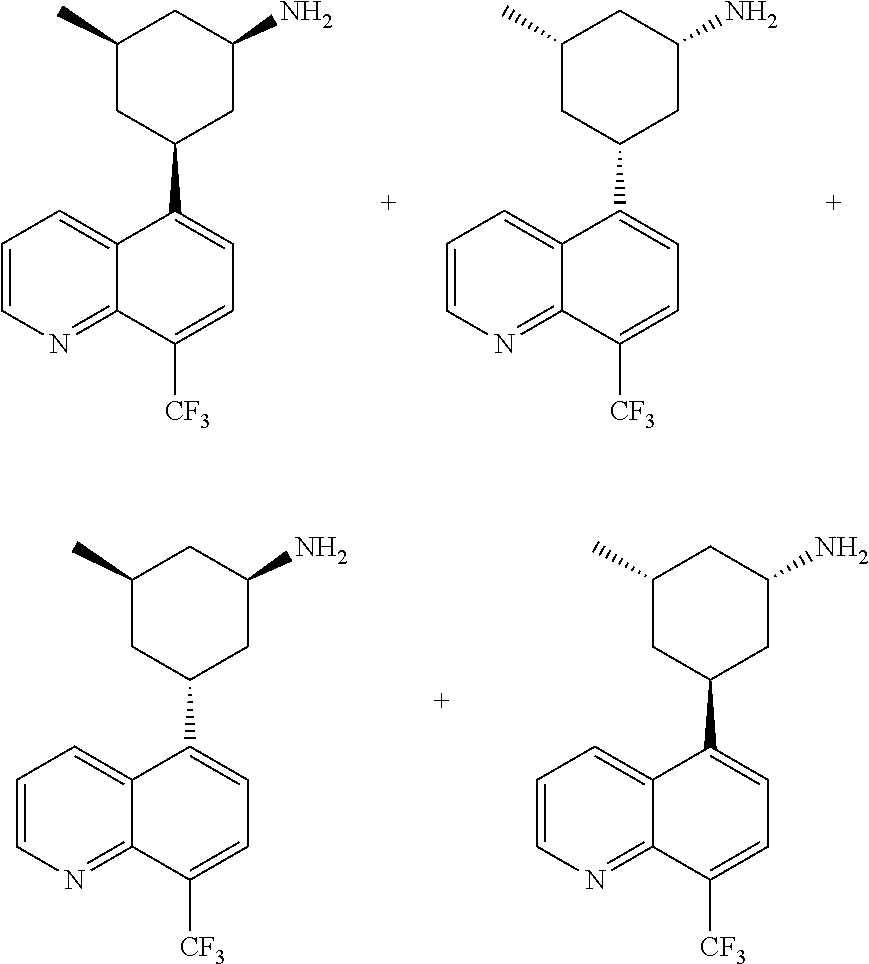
C1=CN=C2C(=C1)C(C1CC(N)CC(C)C1)=CC=C2[CF3].C1=CN=C2C(=C1)C(C1CC(N)CC(C)C1)=CC=C2[CF3].C1=CN=C2C(=C1)C(C1CC(N)CC(C)C1)=CC=C2[CF3].C1=CN=C2C(=C1)C(C1CC(N)CC(C)C1)=CC=C2[CF3]
